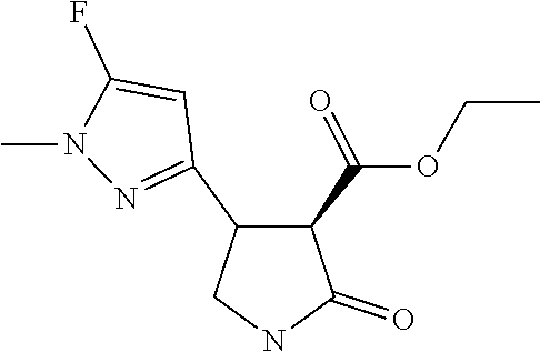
C1(C2=NN(C)C(F)=C2)C(C(OCC)=O)C(=O)NC1
